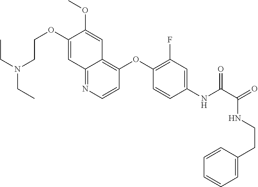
C1(OCCN(CC)CC)=CC2=NC=CC(OC3=C(F)C=C(NC(C(=O)NCCC4=CC=CC=C4)=O)C=C3)=C2C=C1OC
